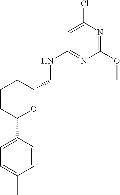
C1CC(C2=CC=C(C)C=C2)OC(CNC2=NC(OC)=NC(Cl)=C2)C1
